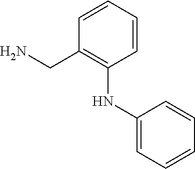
C1(CN)=C(NC2=CC=CC=C2)C=CC=C1
